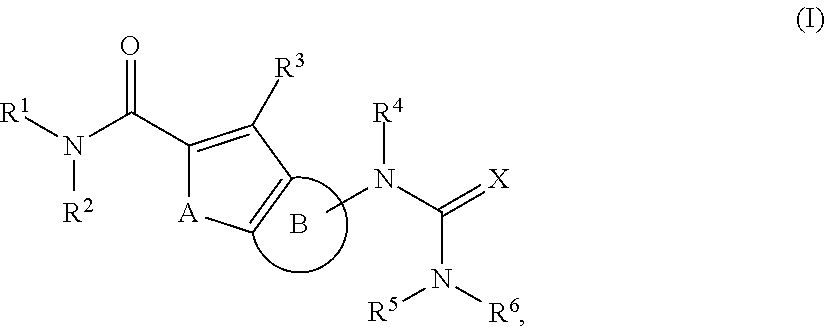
[R1]N(C(C1=C([R3])C=C[A]1)=O)[R2].CN(C(=[X])N([R6])[R5])[R4].B
